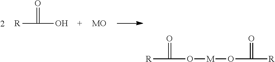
[R]C(=O)O.[MO].[R]C(=O)O[M]OC(=O)[R]
